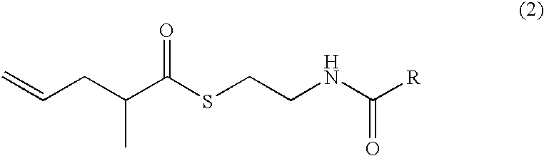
C=CCC(C(SCCNC([R])=O)=O)C
